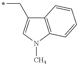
C(C1=CN(C)C2=C1C=CC=C2)C
